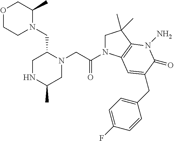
O1CCN(CC2CNC(C)CN2CC(N2CC(C)(C)C3=C2C=C(CC2=CC=C(F)C=C2)C(=O)N3N)=O)C(C)C1
